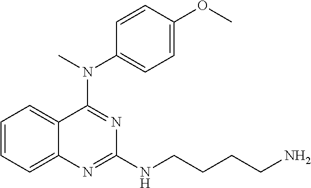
C1=CC=C2C(=C1)C(N(C)C1=CC=C(OC)C=C1)=NC(NCCCCN)=N2
